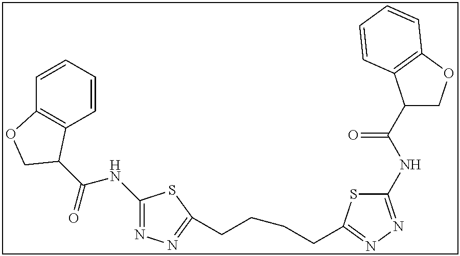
C1(NC(=O)C2C3=C(C=CC=C3)OC2)=NN=C(CCCCC2=NN=C(NC(=O)C3COC4=C3C=CC=C4)S2)S1
